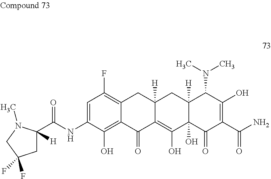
C1C(C(NC2=CC(F)=C3C(=C2O)C(=O)C2=C(O)C4(O)C([H])(CC2([H])C3)C(N(C)C)C(O)=C(C(N)=O)C4=O)=O)([H])N(C)CC1(F)F
